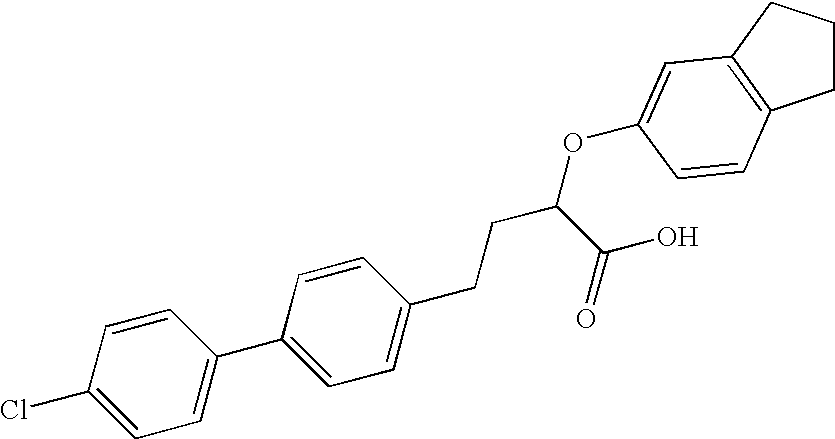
C1=CC(Cl)=CC=C1C1=CC=C(CCC(OC2=CC3=C(CCC3)C=C2)C(O)=O)C=C1
